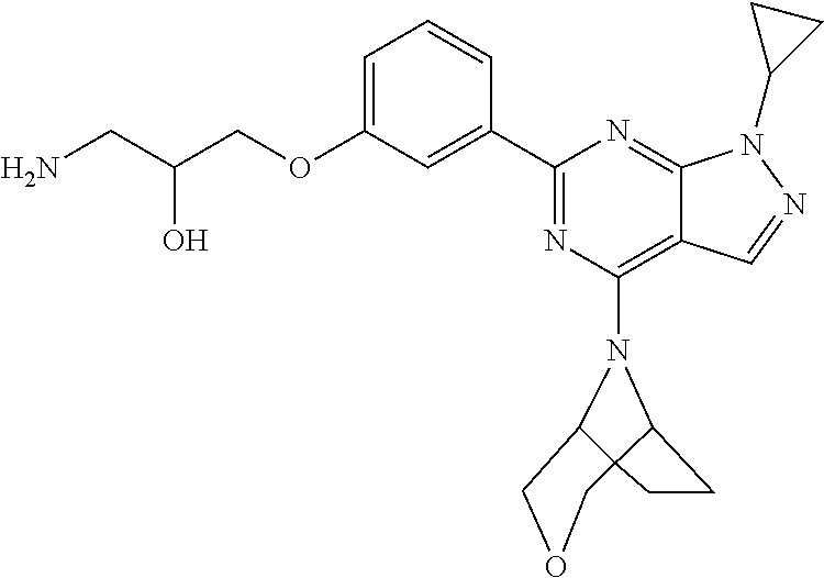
C1=C(OCC(CN)O)C=C(C2=NC(N3C4C5(CC4)C3COC5)=C3C(=N2)N(C2CC2)N=C3)C=C1
